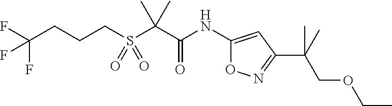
C(S(C(C(NC1=CC(C(C)(COCC)C)=NO1)=O)(C)C)(=O)=O)CCC(F)(F)F
